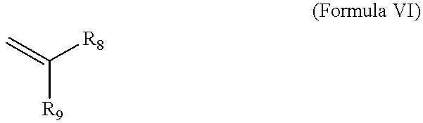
C([R9])(=C)[R8]
